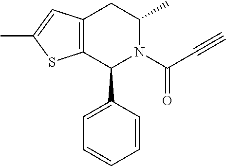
C12=C(CC(C)N(C(C#C)=O)C1C1=CC=CC=C1)C=C(C)S2
